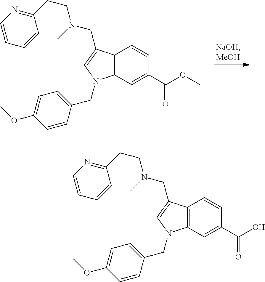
C12=C(C=C(C(=O)OC)C=C1)N(CC1=CC=C(OC)C=C1)C=C2CN(C)CCC1=NC=CC=C1.C12=C(C=C(C(=O)O)C=C1)N(CC1=CC=C(OC)C=C1)C=C2CN(C)CCC1=NC=CC=C1
